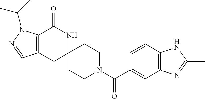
C12=C(CC3(NC1=O)CCN(C(C1=CC4=C(C=C1)NC(C)=N4)=O)CC3)C=NN2C(C)C
